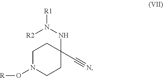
N(C1(C#N)CCN(O[R])CC1)N([R1])[R2]
